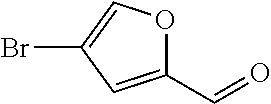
C1(C=O)=CC(Br)=CO1
